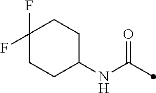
C1(F)(F)CCC(NC(=O)C)CC1
